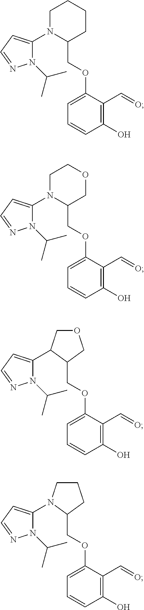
C1N(C2=CC=NN2C(C)C)C(COC2=CC=CC(O)=C2C=O)CCC1.C1N(C2=CC=NN2C(C)C)C(COC2=CC=CC(O)=C2C=O)COC1.C1(COC2=CC=CC(O)=C2C=O)COCC1C1=CC=NN1C(C)C.C1(COC2=CC=CC(O)=C2C=O)CCCN1C1=CC=NN1C(C)C
